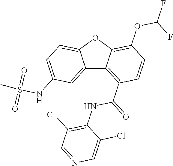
C12=CC(NS(C)(=O)=O)=CC=C1OC1=C(OC(F)F)C=CC(C(NC3=C(Cl)C=NC=C3Cl)=O)=C21
